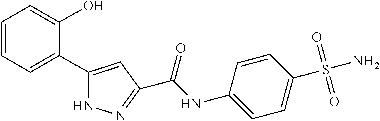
C1(C2=CC=CC=C2O)=CC(C(NC2=CC=C(S(N)(=O)=O)C=C2)=O)=NN1
